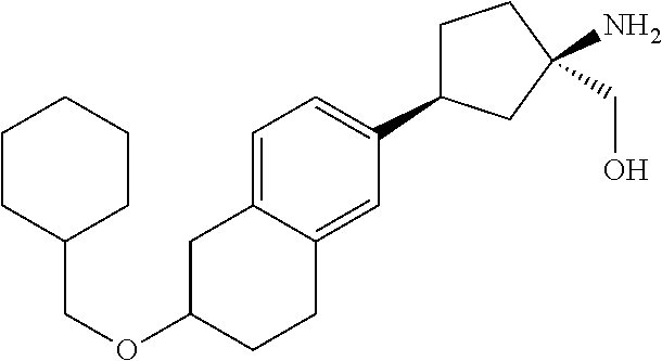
C(OC1CC2=CC=C(C3CCC(N)(CO)C3)C=C2CC1)C1CCCCC1
